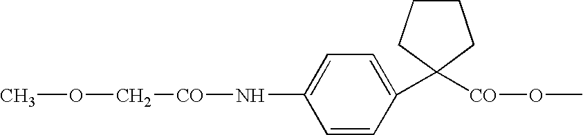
COC[CO]NC1=CC=C(C2([CO]OC)CCCC2)C=C1
